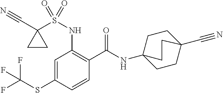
C1=C(SC(F)(F)F)C=CC(C(=O)NC23CCC(C#N)(CC2)CC3)=C1NS(C1(C#N)CC1)(=O)=O
